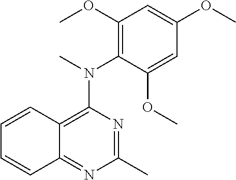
C1(OC)=C(N(C)C2=C3C(=NC(C)=N2)C=CC=C3)C(OC)=CC(OC)=C1
